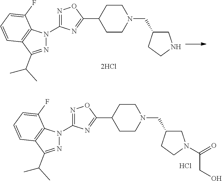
C1=CC=C(F)C2=C1C(C(C)C)=NN2C1=NOC(C2CCN(CC3CNCC3)CC2)=N1.C1=CC=C(F)C2=C1C(C(C)C)=NN2C1=NOC(C2CCN(CC3CN(C(=O)CO)CC3)CC2)=N1.Cl
